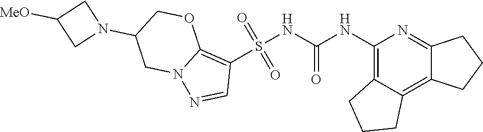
S(NC(NC1=C2C(=C3C(=N1)CCC3)CCC2)=O)(C1=C2N(N=C1)CC(N1CC([MeO])C1)CO2)(=O)=O
